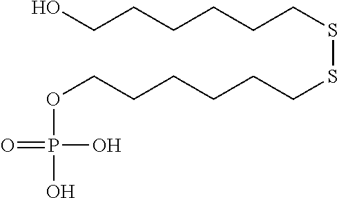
O(CCCCCCSSCCCCCCO)P(O)(O)=O
